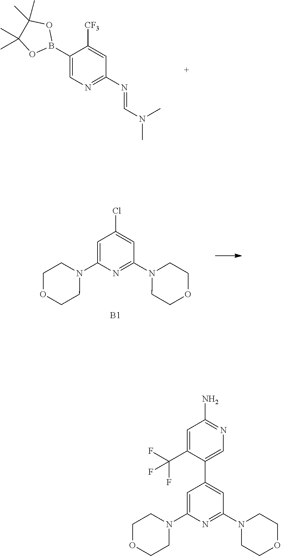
C1(B2OC(C)(C)C(C)(C)O2)=CN=C(N=CN(C)C)C=C1[CF3].C1=C(N2CCOCC2)N=C(N2CCOCC2)C=C1Cl.[B1].N1(C2=NC(N3CCOCC3)=CC(C3=CN=C(N)C=C3C(F)(F)F)=C2)CCOCC1
